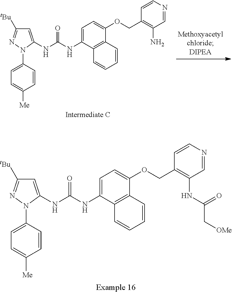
C1=C(NC(NC2=CC=C(OCC3=C(NC(C[OMe])=O)C=NC=C3)C3=C2C=CC=C3)=O)N(C2=CC=C([Me])C=C2)N=C1[tBu].C1=C(NC(NC2=CC=C(OCC3=C(N)C=NC=C3)C3=C2C=CC=C3)=O)N(C2=CC=C([Me])C=C2)N=C1[tBu]
